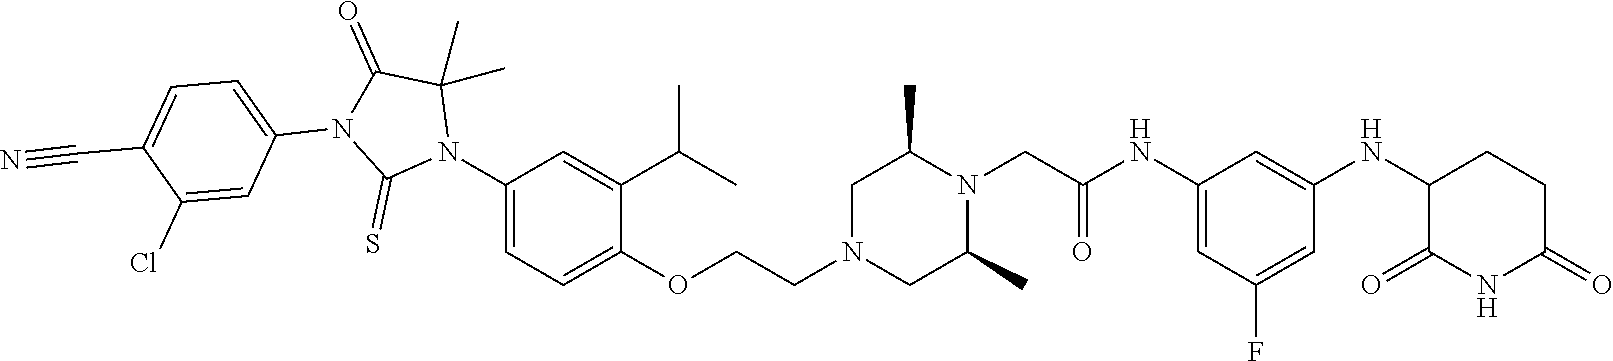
C1=C(NC(CN2C(C)CN(CCOC3=CC=C(N4C(C)(C)C(=O)N(C5=CC=C(C#N)C(Cl)=C5)C4=S)C=C3C(C)C)CC2C)=O)C=C(NC2C(=O)NC(=O)CC2)C=C1F
